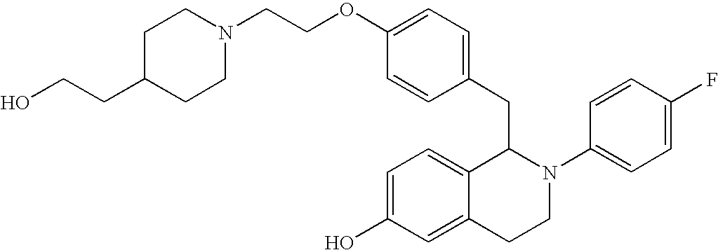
O(C1=CC=C(CC2C3=CC=C(O)C=C3CCN2C2=CC=C(F)C=C2)C=C1)CCN1CCC(CCO)CC1
